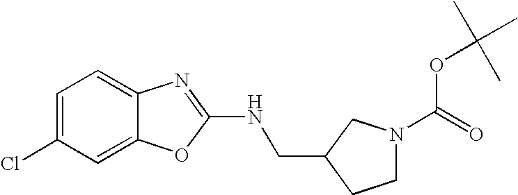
C1=C(Cl)C=C2C(=C1)N=C(NCC1CCN(C(=O)OC(C)(C)C)C1)O2
